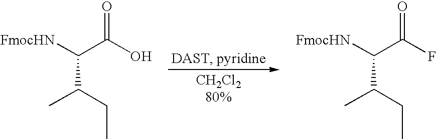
[FmocHN]C(C(O)=O)C(CC)C.[FmocHN]C(C(F)=O)C(CC)C
